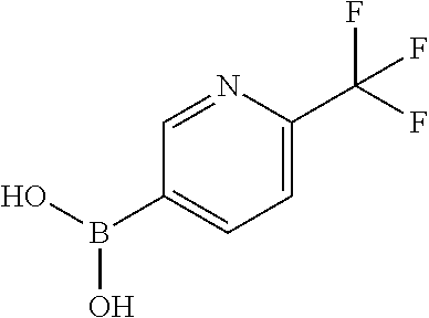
C1=NC(C(F)(F)F)=CC=C1B(O)O
